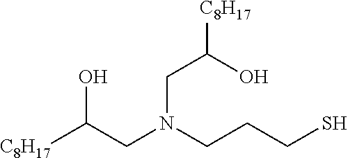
[C8H17]C(CN(CCCS)CC([C8H17])O)O
